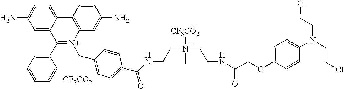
C(CN(C1=CC=C(OCC(NCCN(CCNC(C2=CC=C(C[N+]3=C(C4=CC=CC=C4)C4=CC(N)=CC=C4C4=C3C=C(N)C=C4)C=C2)=O)(C)[CF3CO2])=O)C=C1)CCCl)Cl.[CF3CO2]
